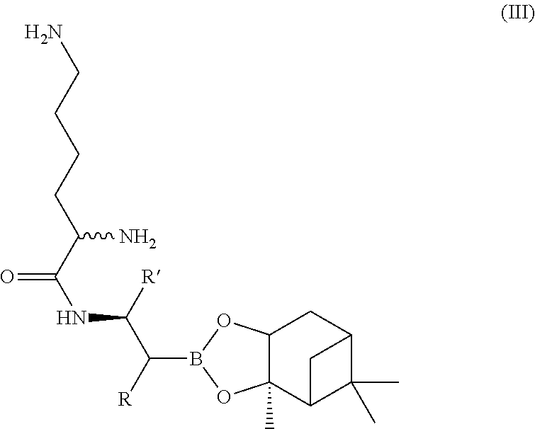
C12C(C)(C3C(C)(C)C(C1)C3)OB(C([R])C([R])NC(=O)C(CCCCN)N)O2
